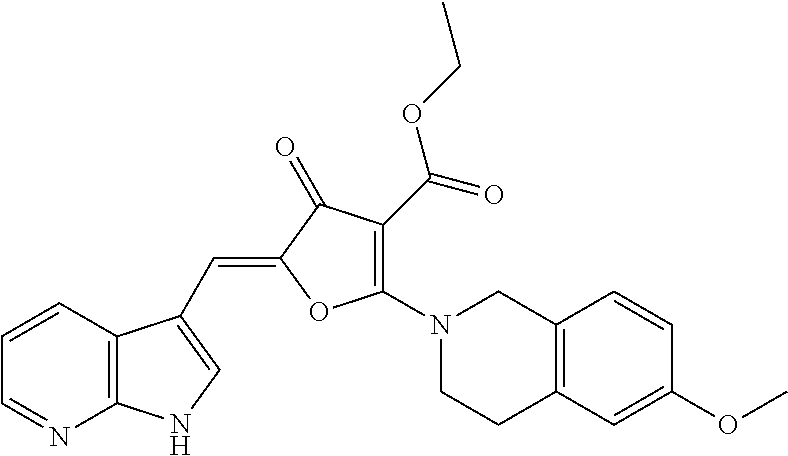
C1=CC2=C(N=C1)NC=C2C=C1C(=O)C(C(OCC)=O)=C(N2CCC3=C(C2)C=CC(OC)=C3)O1
